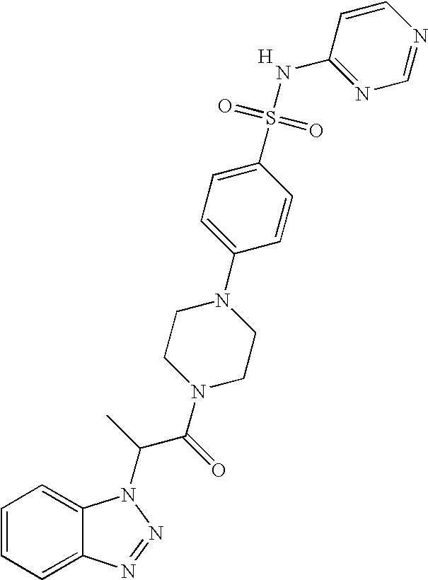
C1=CC=C2C(=C1)N(C(C(N1CCN(C3=CC=C(S(=O)(=O)NC4=NC=NC=C4)C=C3)CC1)=O)C)N=N2.[H]
